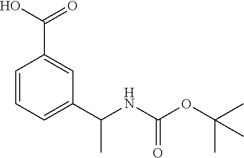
C1=CC=C(C(NC(OC(C)(C)C)=O)C)C=C1C(O)=O
